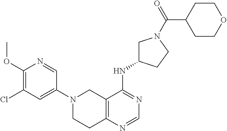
C12=C(N=CN=C1NC1CN(C(=O)C3CCOCC3)CC1)CCN(C1=CC(Cl)=C(OC)N=C1)C2
